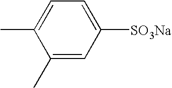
C1(C)=CC=C([SO3Na])C=C1C
